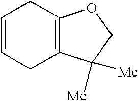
C1=CCC2=C(C1)OCC2([Me])[Me]
